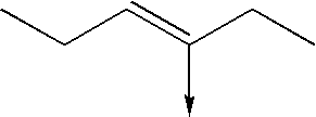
C(C=C(CC)->C)C
